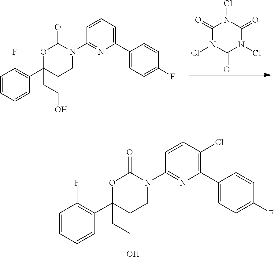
C1=CC=CC(C2(CCO)CCN(C3=NC(C4=CC=C(F)C=C4)=CC=C3)C(=O)O2)=C1F.C1(=O)N(Cl)C(=O)N(Cl)C(=O)N1Cl.C1=CC=CC(C2(CCO)CCN(C3=NC(C4=CC=C(F)C=C4)=C(Cl)C=C3)C(=O)O2)=C1F
